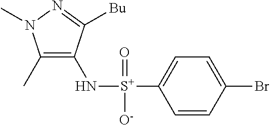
C1(C)=C(N[S+](C2=CC=C(Br)C=C2)(=O)[O-])C([Bu])=NN1C
